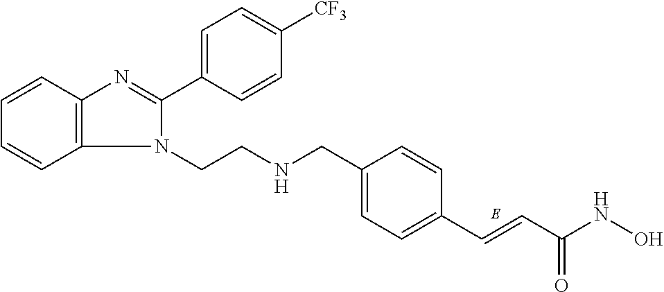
C(C1=CC=C(C=CC(NO)=O)C=C1)NCCN1C(C2=CC=C([CF3])C=C2)=NC2=C1C=CC=C2
